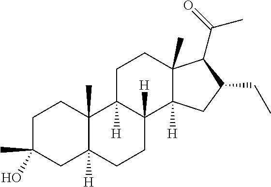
C1C(C)(O)CC2([H])C(C)(C1)C1([H])C([H])(CC2)C2([H])C(C)(CC1)C(C(C)=O)C(CC)C2
